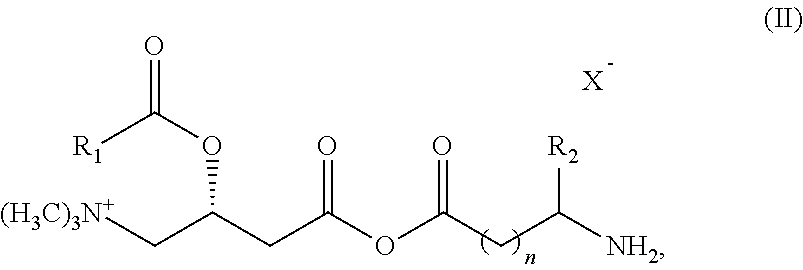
C(C(CC(OC(CC([R2])[NH2])=O)=O)OC(=O)[R1])[(H3C)3N+].[X]
